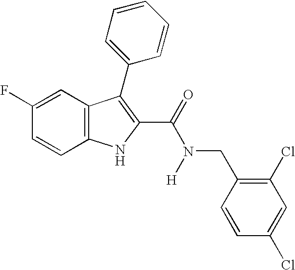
C12=C(C=CC(F)=C1)NC(C(=O)N([H])CC1=C(Cl)C=C(Cl)C=C1)=C2C1=CC=CC=C1
